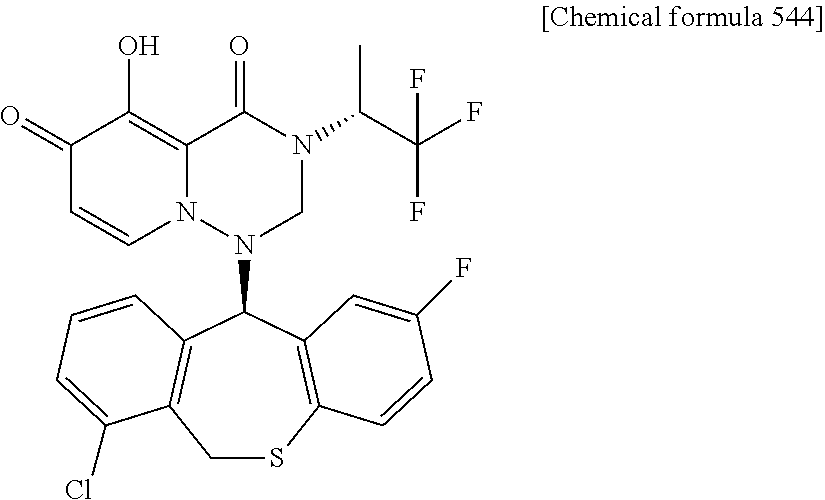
C1SC2=C(C(N3CN(C(C(F)(F)F)C)C(=O)C4=C(O)C(=O)C=CN34)C3=C1C(Cl)=CC=C3)C=C(F)C=C2
